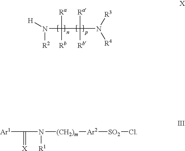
N([R2])(C([Ra])([Rb])C([Ra])([Rb])N([R3])[R4])[H].[Ar1]C(N([R1])[(CH2)m][Ar2][SO2]Cl)=[X]
